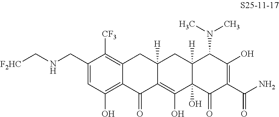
C1=C(CNC[F2HC])C([CF3])=C2C(=C1O)C(=O)C1=C(O)C3(O)C([H])(CC1([H])C2)C(N(C)C)C(O)=C(C(N)=O)C3=O
